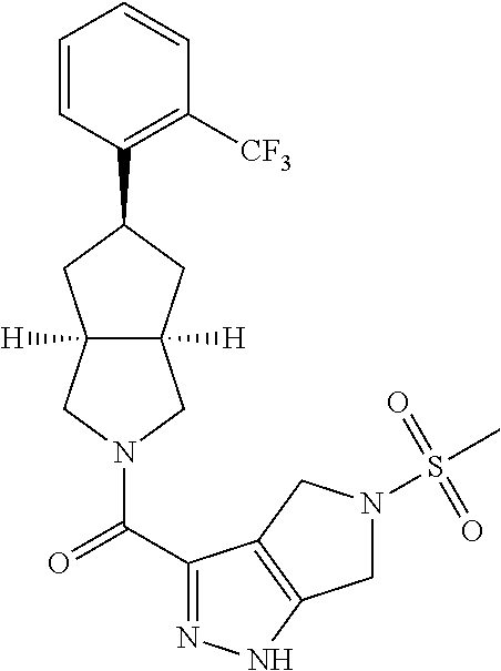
C1=CC(C2CC3([H])C([H])(CN(C(=O)C4=NNC5=C4CN(S(C)(=O)=O)C5)C3)C2)=C([CF3])C=C1
